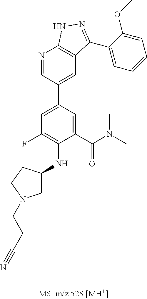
C1=C(C(N(C)C)=O)C(NC2CN(CCC#N)CC2)=C(F)C=C1C1=CC2=C(N=C1)NN=C2C1=CC=CC=C1OC
